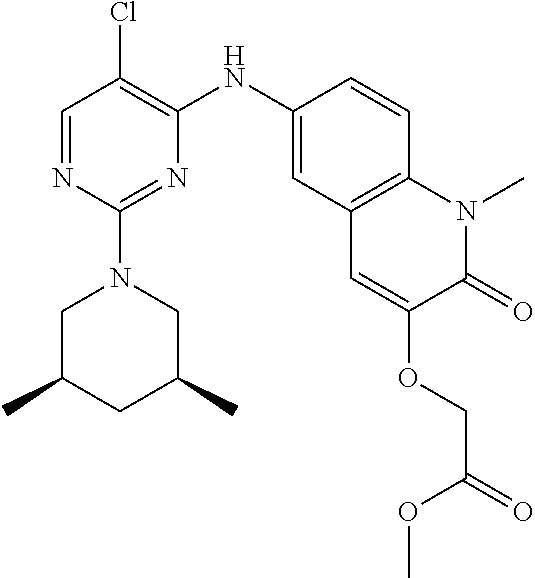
C1=NC(N2CC(C)CC(C)C2)=NC(NC2=CC3=C(C=C2)N(C)C(=O)C(OCC(OC)=O)=C3)=C1Cl
